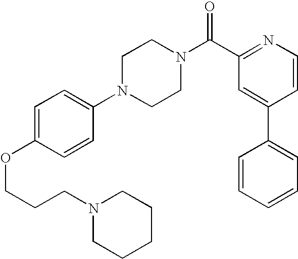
C(COC1=CC=C(N2CCN(C(C3=NC=CC(C4=CC=CC=C4)=C3)=O)CC2)C=C1)CN1CCCCC1
